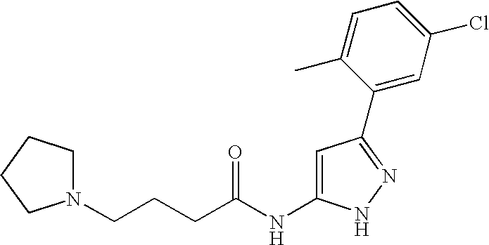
C(CCC(NC1=CC(C2=CC(Cl)=CC=C2C)=NN1)=O)N1CCCC1
